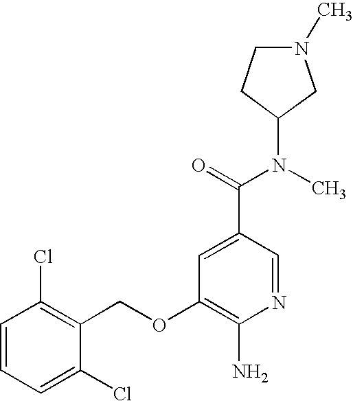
C1=CC=C(Cl)C(COC2=C(N)N=CC(C(=O)N(C)C3CN(C)CC3)=C2)=C1Cl
